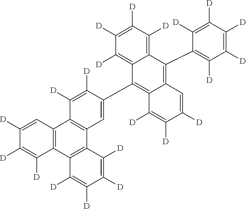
C1([D])=CC2=C(C([D])=C1[D])C1=C(C3=C2C([D])=C([D])C(C2=C4C(=C(C5=C([D])C([D])=C([D])C([D])=C5[D])C5=C([D])C([D])=C([D])C([D])=C25)C=C([D])C([D])=C4[D])=C3)C([D])=C([D])C([D])=C1[D]
